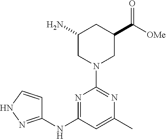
C1(N)CN(C2=NC(C)=CC(NC3=NNC=C3)=N2)CC(C([OMe])=O)C1
